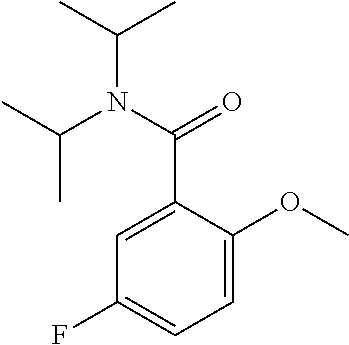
C1=C(C(N(C(C)C)C(C)C)=O)C(OC)=CC=C1F
